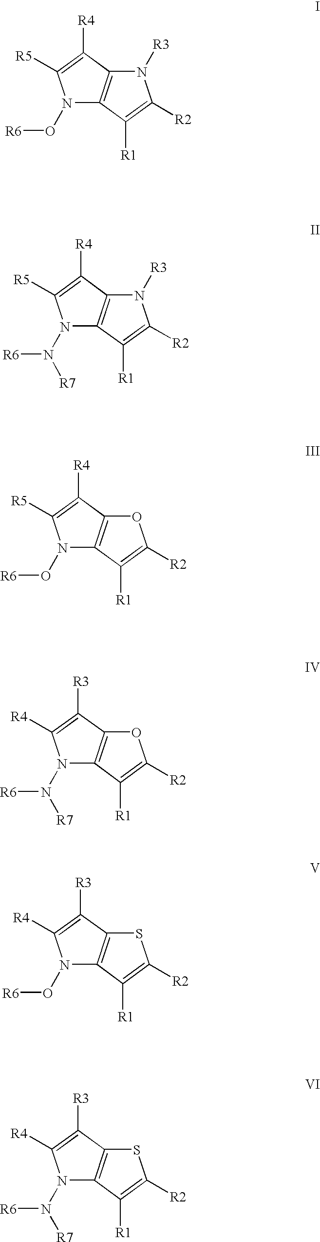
N1(O[R6])C2=C(C([R4])=C1[R5])N([R3])C([R2])=C2[R1].N1(N([R6])[R7])C2=C(C([R4])=C1[R5])N([R3])C([R2])=C2[R1].N1(O[R6])C2=C(C([R4])=C1[R5])OC([R2])=C2[R1].N1(N([R6])[R7])C2=C(C([R3])=C1[R4])OC([R2])=C2[R1].N1(O[R6])C2=C(C([R3])=C1[R4])SC([R2])=C2[R1].N1(N([R6])[R7])C2=C(C([R3])=C1[R4])SC([R2])=C2[R1]
